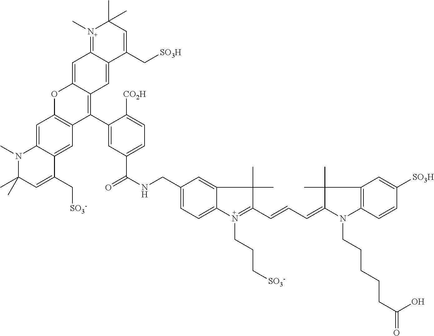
C(NCC1=CC=C2C(=C1)C(C)(C)C(C=CC=C1C(C)(C)C3=C(N1CCCCCC(O)=O)C=CC([SO3H])=C3)=N2CCC[SO3-])(=O)C1=CC=C([CO2H])C(C2=C3C(=CC4=[N+](C)C(C)(C)C=C(C[SO3H])C4=C3)OC3=C2C=C2C(=C3)N(C)C(C)(C)C=C2C[SO3-])=C1
